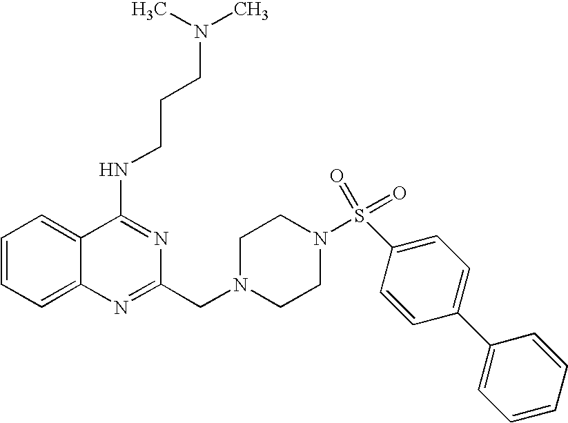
C1=CC=C2C(=C1)C(NCCCN(C)C)=NC(CN1CCN(S(=O)(=O)C3=CC=C(C4=CC=CC=C4)C=C3)CC1)=N2
